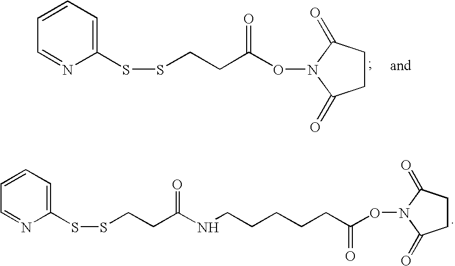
C1(SSCCC(=O)NCCCCCC(ON2C(=O)CCC2=O)=O)=CC=CC=N1.C1(SSCCC(ON2C(=O)CCC2=O)=O)=CC=CC=N1
